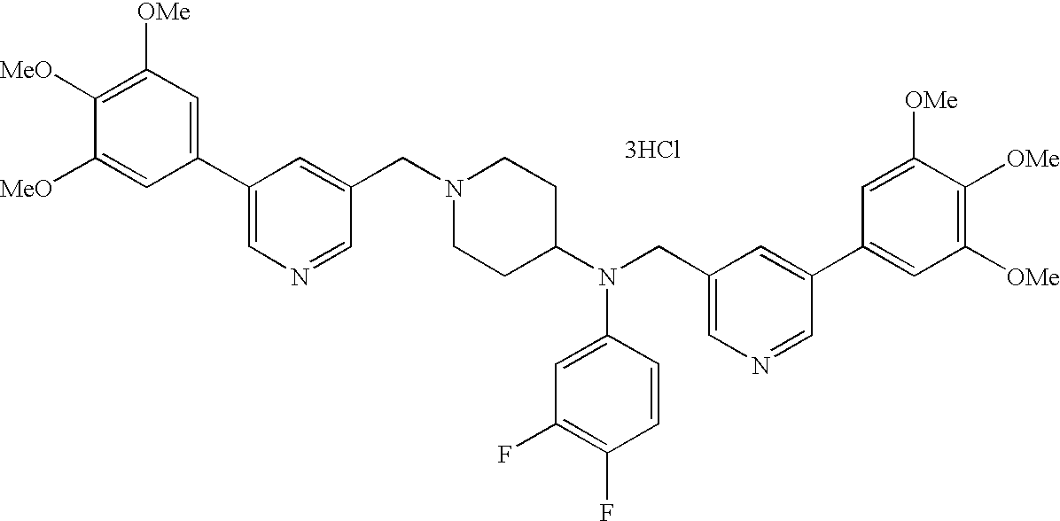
C1([OMe])=C([MeO])C([MeO])=CC(C2=CN=CC(CN3CCC(N(CC4=CN=CC(C5=CC([OMe])=C([OMe])C([OMe])=C5)=C4)C4=CC(F)=C(F)C=C4)CC3)=C2)=C1.[3HCl]
